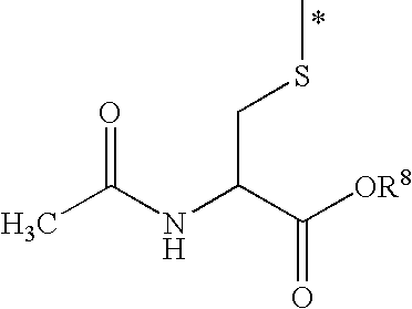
CC(NC(C([OR8])=O)CSC)=O.*
